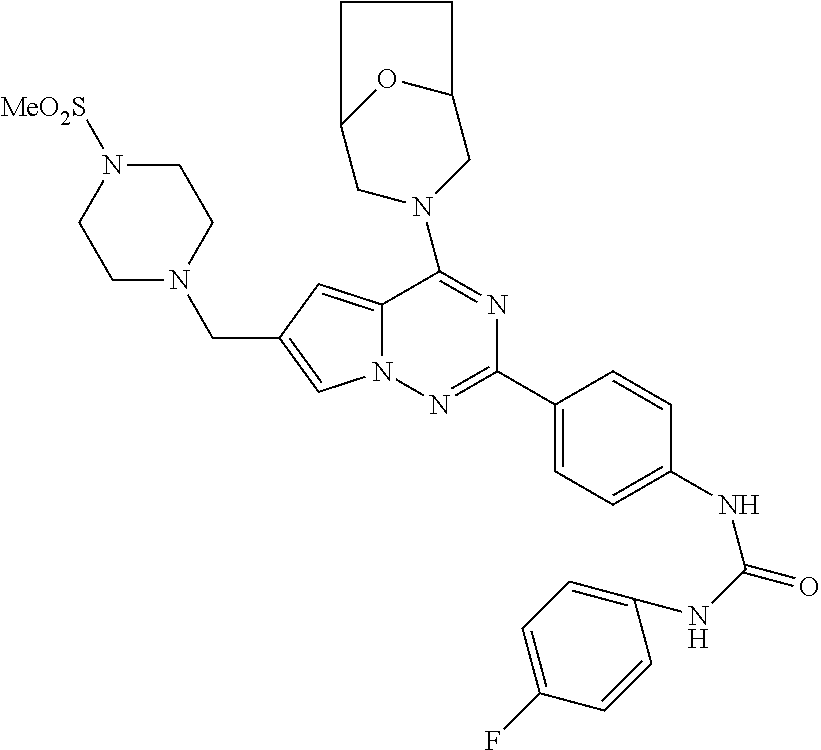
C12=CC(CN3CCN([MeO2S])CC3)=CN1N=C(C1=CC=C(NC(=O)NC3=CC=C(F)C=C3)C=C1)N=C2N1CC2OC(C1)CC2
